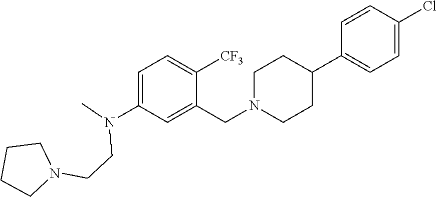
C1=C(N(C)CCN2CCCC2)C=C(CN2CCC(C3=CC=C(Cl)C=C3)CC2)C([CF3])=C1
